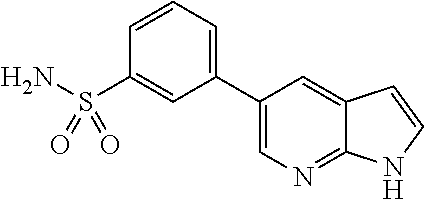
C1(C2=CC=CC(S(N)(=O)=O)=C2)=CN=C2C(=C1)C=CN2
